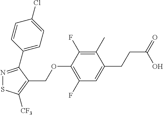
N1=C(C2=CC=C(Cl)C=C2)C(COC2=C(F)C=C(CCC(=O)O)C(C)=C2F)=C([CF3])S1
